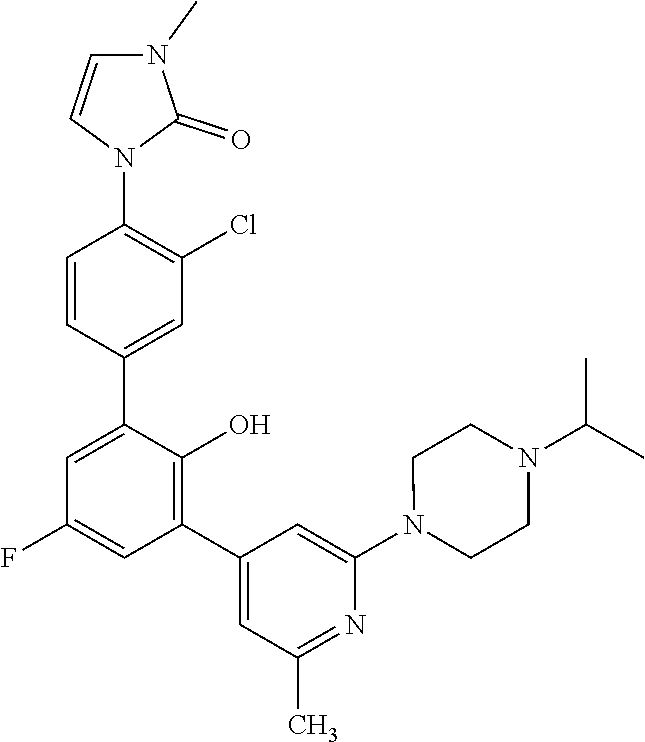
C1=CN(C2=C(Cl)C=C(C3=CC(F)=CC(C4=CC(C)=NC(N5CCN(C(C)C)CC5)=C4)=C3O)C=C2)C(=O)N1C
